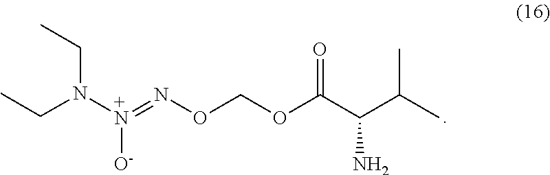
N([+N]([O-])=NOCOC(C(C(C)C)N)=O)(CC)CC
